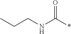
CCCNC(*)=O
